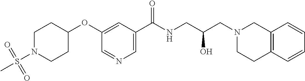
C1(C(NCC(CN2CC3=C(CC2)C=CC=C3)O)=O)=CN=CC(OC2CCN(S(C)(=O)=O)CC2)=C1
